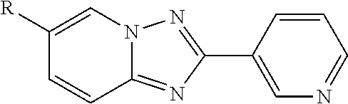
C12=NC(C3=CN=CC=C3)=NN1C=C([R])C=C2
